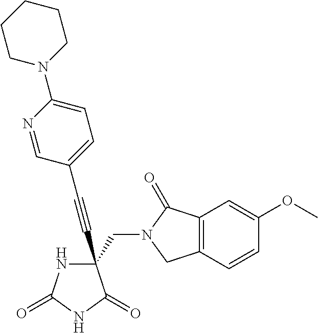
C(#CC1(CN2C(=O)C3=C(C2)C=CC(OC)=C3)NC(=O)NC1=O)C1=CC=C(N2CCCCC2)N=C1
